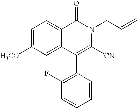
C1=C([H3CO])C=C2C(=C1)C(=O)N(CC=C)C([CN])=C2C1=C(F)C=CC=C1
